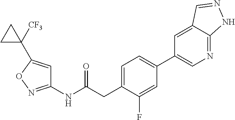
C1=C(CC(NC2=NOC(C3([CF3])CC3)=C2)=O)C(F)=CC(C2=CN=C3C(=C2)C=NN3)=C1
